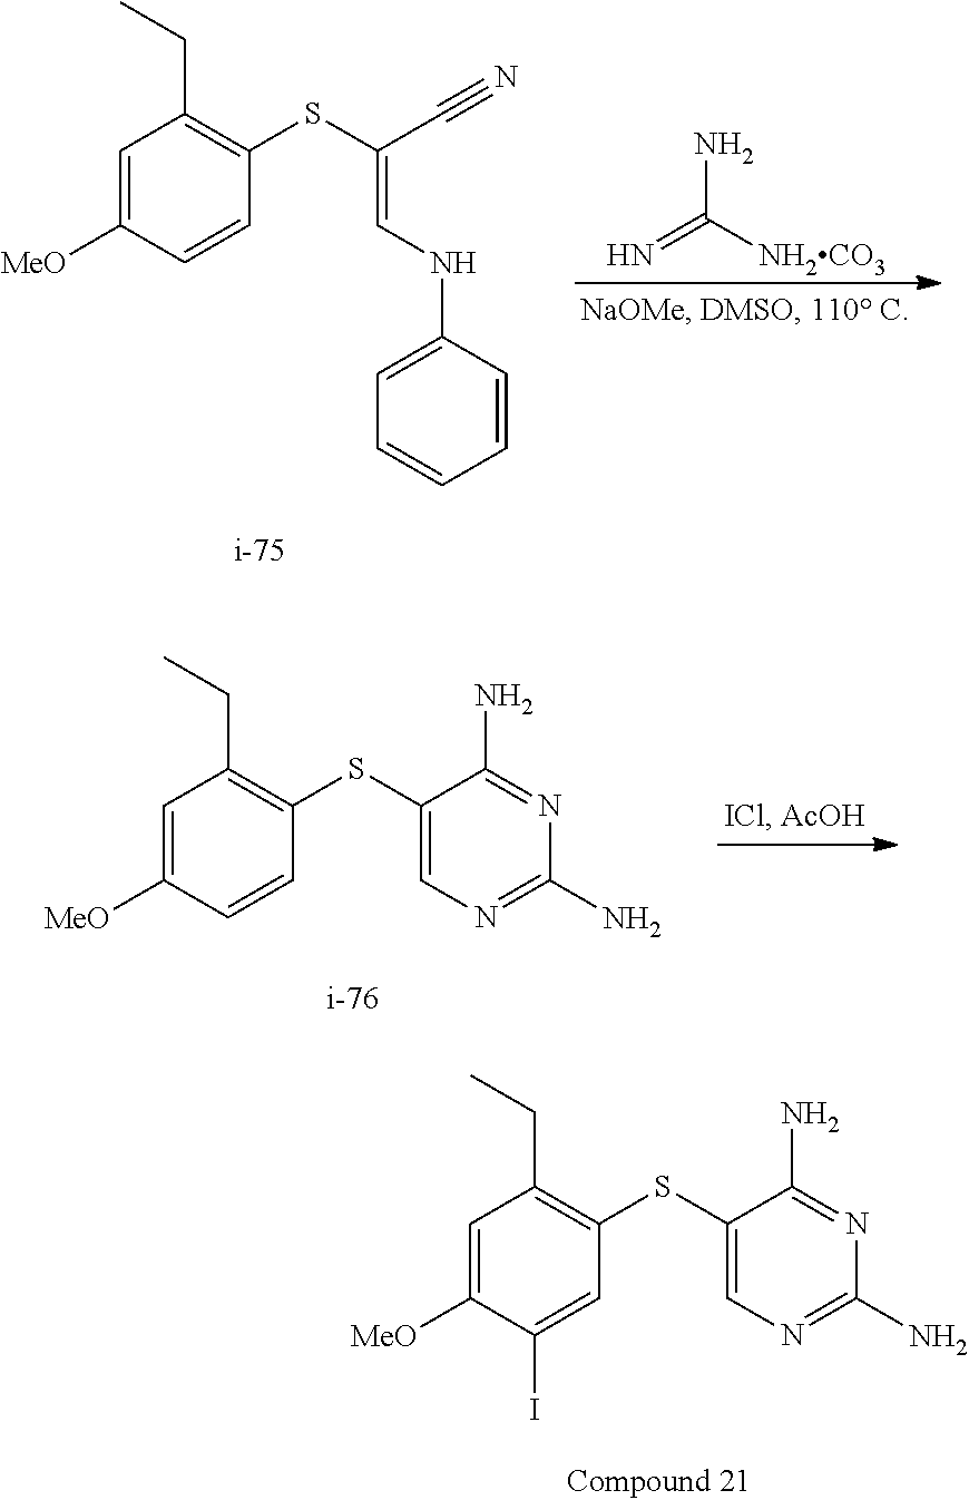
C1=C([MeO])C=CC(SC(C#N)=CNC2=CC=CC=C2)=C1CC.N=C([NH2CO3])N.C1=C([MeO])C=CC(SC2=CN=C(N)N=C2N)=C1CC.C1=C([MeO])C(I)=CC(SC2=CN=C(N)N=C2N)=C1CC
